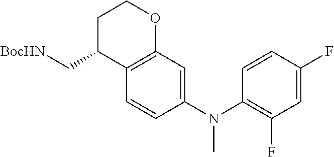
C1=CC(N(C2=C(F)C=C(F)C=C2)C)=CC2=C1C(C[BocHN])CCO2
